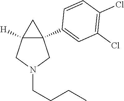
C12([H])C(C3=CC(Cl)=C(Cl)C=C3)(CN(CCCC)C1)C2
